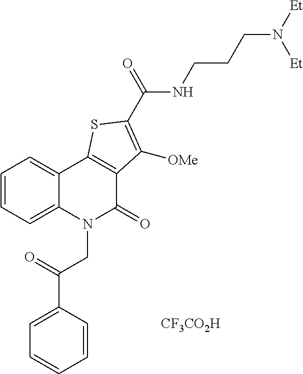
C1=C(C(=O)CN2C(=O)C3=C(C4=CC=CC=C24)SC(C(=O)NCCCN([Et])[Et])=C3[OMe])C=CC=C1.[CF3CO2H]
